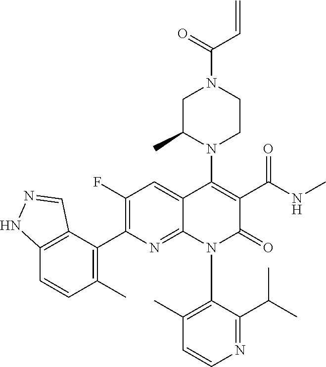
C12=C(C(C3=C(F)C=C4C(=N3)N(C3=C(C)C=CN=C3C(C)C)C(=O)C(C(NC)=O)=C4N3CCN(C(=O)C=C)CC3C)=C(C)C=C1)C=NN2
